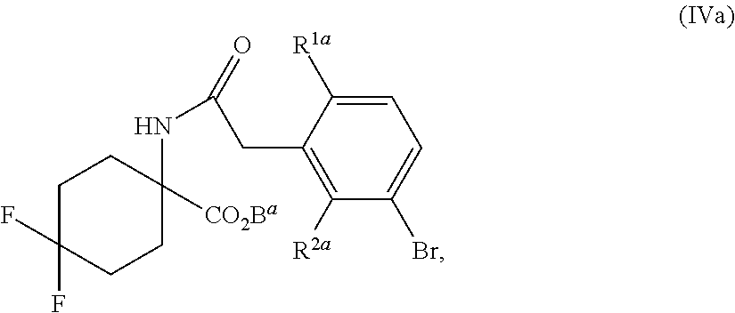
C(C1=C([R2a])C(Br)=CC=C1[R1a])C(NC1([CO2Ba])CCC(F)(F)CC1)=O
